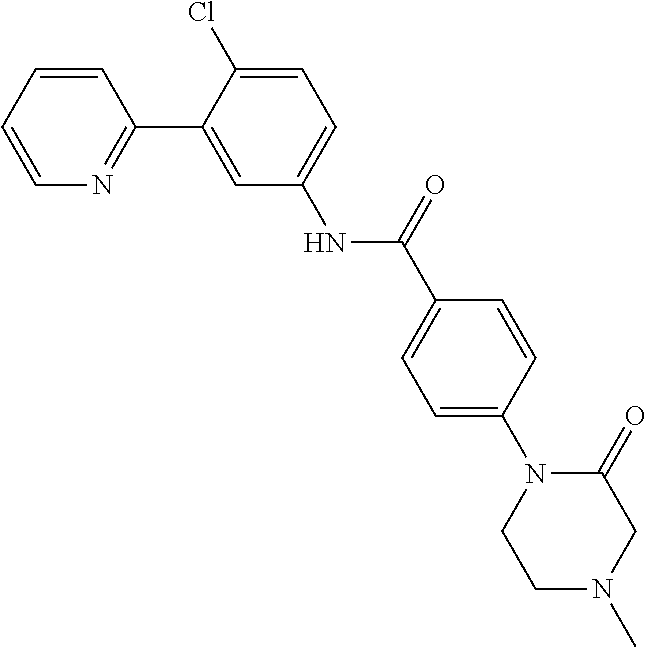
C1=CC=CN=C1C1=CC(NC(C2=CC=C(N3C(=O)CN(C)CC3)C=C2)=O)=CC=C1Cl
